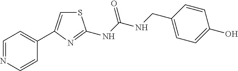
C1=NC=CC(C2=CSC(NC(NCC3=CC=C(O)C=C3)=O)=N2)=C1
